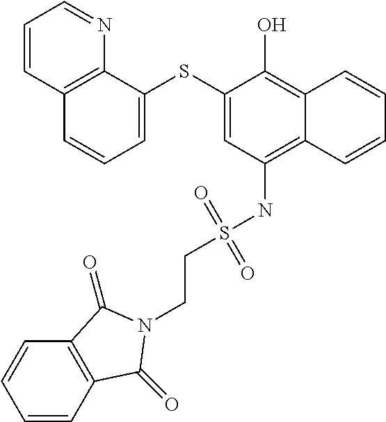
C12=C(NS(CCN3C(=O)C4=C(C=CC=C4)C3=O)(=O)=O)C=C(SC3=CC=CC4=C3N=CC=C4)C(O)=C1C=CC=C2
